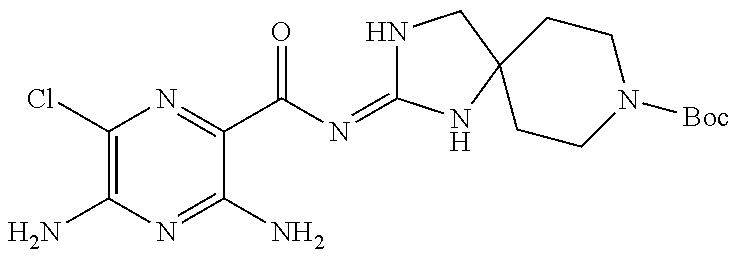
C1(Cl)=C(N)N=C(N)C(C(N=C2NCC3(N2)CCN([Boc])CC3)=O)=N1
